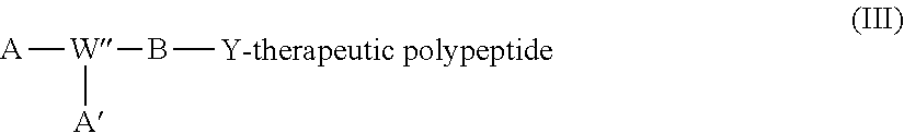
[A][W]([A])B[Y-therapeutic polypeptide]
